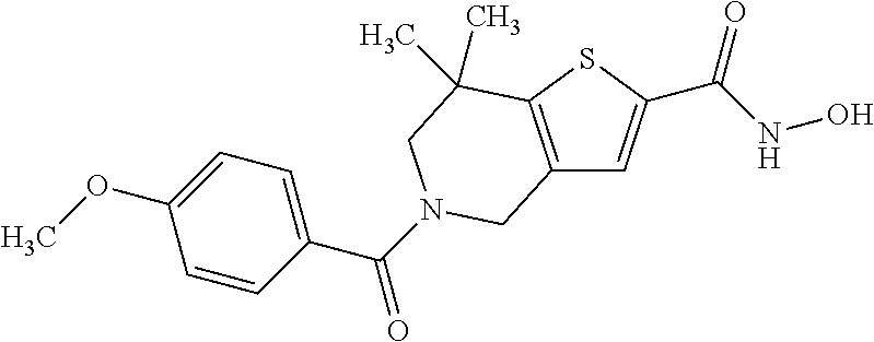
C12=C(SC(C(NO)=O)=C1)C(C)(C)CN(C(=O)C1=CC=C(OC)C=C1)C2
